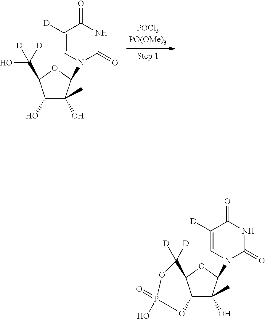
C12C(O)(C)C(N3C=C([D])C(=O)NC3=O)OC1C([D])([D])OP(=O)(O)O2.C1(O)C(O)(C)C(N2C=C([D])C(=O)NC2=O)OC1C([D])(O)[D]
